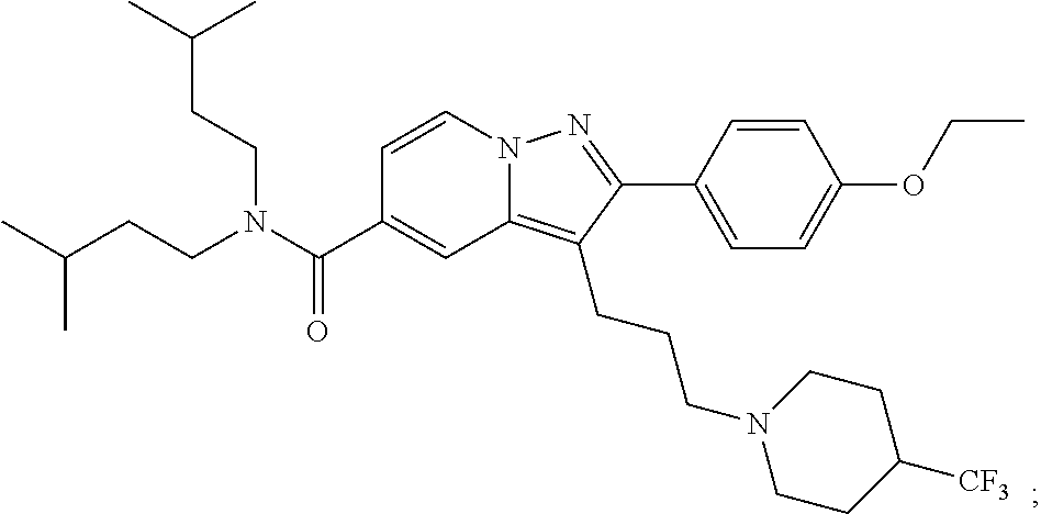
N12C(=C(CCCN3CCC([CF3])CC3)C(C3=CC=C(OCC)C=C3)=N1)C=C(C(N(CCC(C)C)CCC(C)C)=O)C=C2
